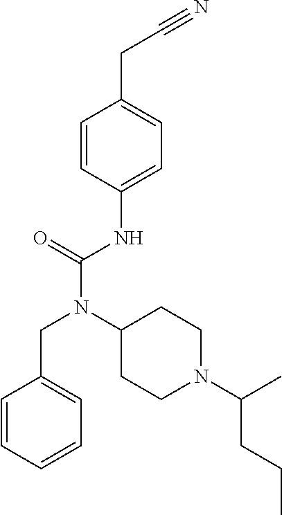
C1=CC(NC(N(C2CCN(C(C)CCC)CC2)CC2=CC=CC=C2)=O)=CC=C1CC#N
